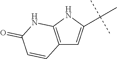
C12=C(NC(C(C)(C)C)=C1)NC(=O)C=C2
